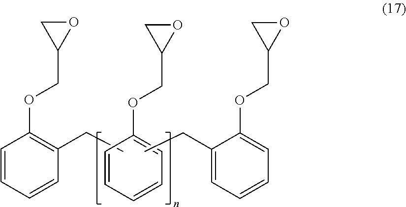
C1=CC=CC(CC)=C1OCC1OC1.C1=CC=CC=C1OCC1OC1.C(C1=CC=CC=C1OCC1OC1)C
